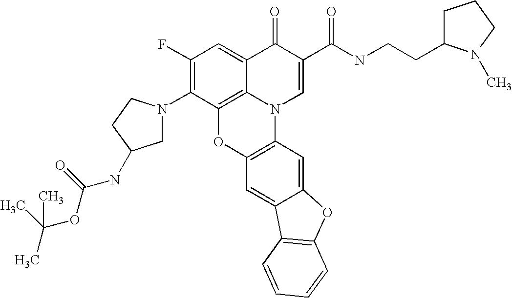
C1(F)=C(N2CC(NC(OC(C)(C)C)=O)CC2)C2=C3C(=C1)C(=O)C(C(NCCC1CCCN1C)=O)=CN3C1=C(O2)C=C2C(=C1)OC1=C2C=CC=C1
